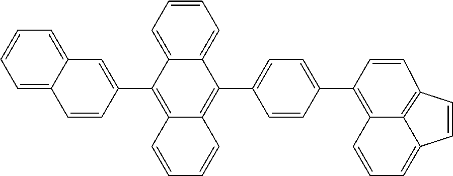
C1=C2C(=CC=C1)C=CC(C1=C3C(=C(C4=CC=C(C5=C6C7=C(C=C5)C=CC7=CC=C6)C=C4)C4=CC=CC=C14)C=CC=C3)=C2
